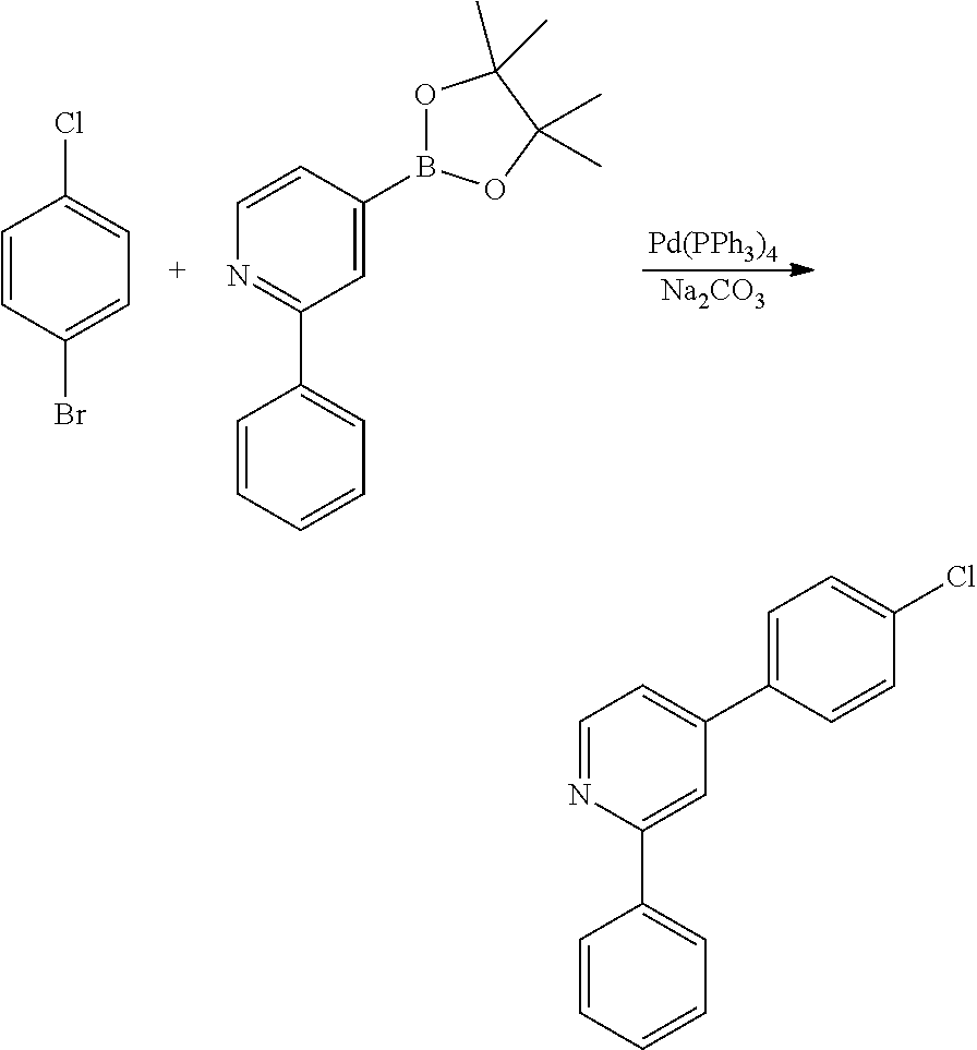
[Pd(PPh3)4].[Na2CO3].C1=CC(Br)=CC=C1Cl.C1=CC=CC=C1C1=NC=CC(B2OC(C)(C)C(C)(C)O2)=C1.C1=CC=CC=C1C1=CC(C2=CC=C(Cl)C=C2)=CC=N1
